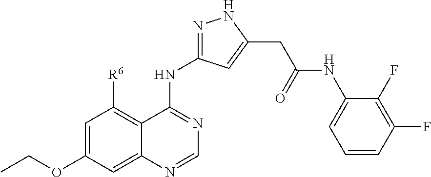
C1=C(OCC)C=C2C(=C1[R6])C(NC1=NNC(CC(NC3=CC=CC(F)=C3F)=O)=C1)=NC=N2
